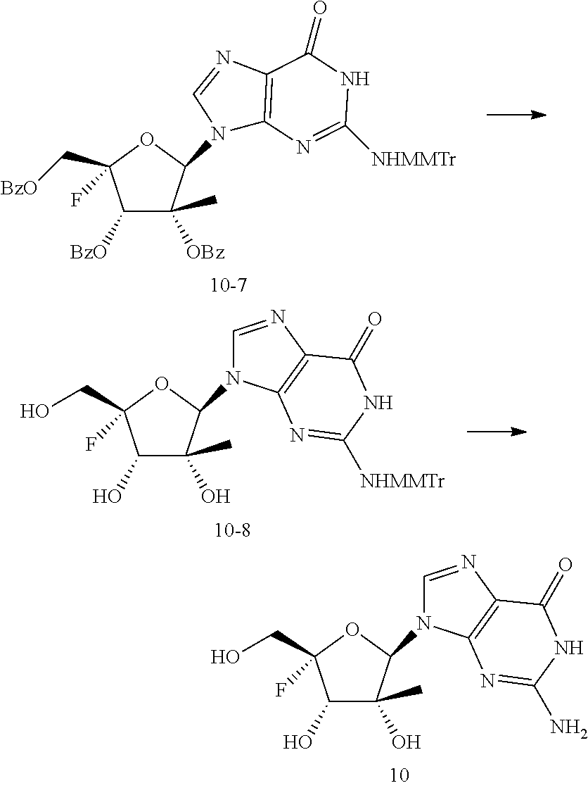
C1([BzO])C(C)([OBz])C(N2C3=C(N=C2)C(=O)NC([NHMMTr])=N3)OC1(C[BzO])F.C1(O)C(C)(O)C(N2C=NC3=C2N=C(N)NC3=O)OC1(F)CO.C1(O)C(C)(O)C(N2C=NC3=C2N=C([NHMMTr])NC3=O)OC1(F)CO
